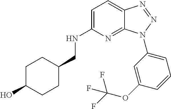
C1=C(NCC2CCC(O)CC2)N=C2C(=C1)N=NN2C1=CC=CC(OC(F)(F)F)=C1
